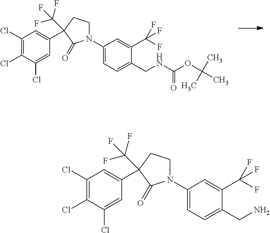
N1(C2=CC=C(CNC(=O)OC(C)(C)C)C(C(F)(F)F)=C2)CCC(C2=CC(Cl)=C(Cl)C(Cl)=C2)(C(F)(F)F)C1=O.N1(C2=CC=C(CN)C(C(F)(F)F)=C2)CCC(C2=CC(Cl)=C(Cl)C(Cl)=C2)(C(F)(F)F)C1=O
